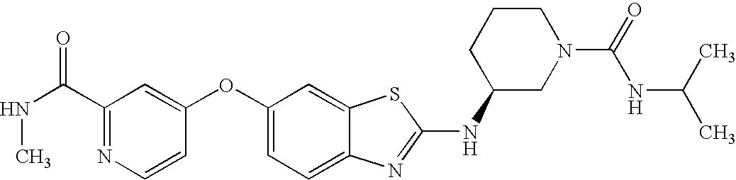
N1=C(C(NC)=O)C=C(OC2=CC=C3C(=C2)SC(NC2CN(C(=O)NC(C)C)CCC2)=N3)C=C1
